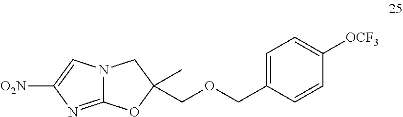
[O2N]C1=CN2C(=N1)OC(C)(COCC1=CC=C([OCF3])C=C1)C2
